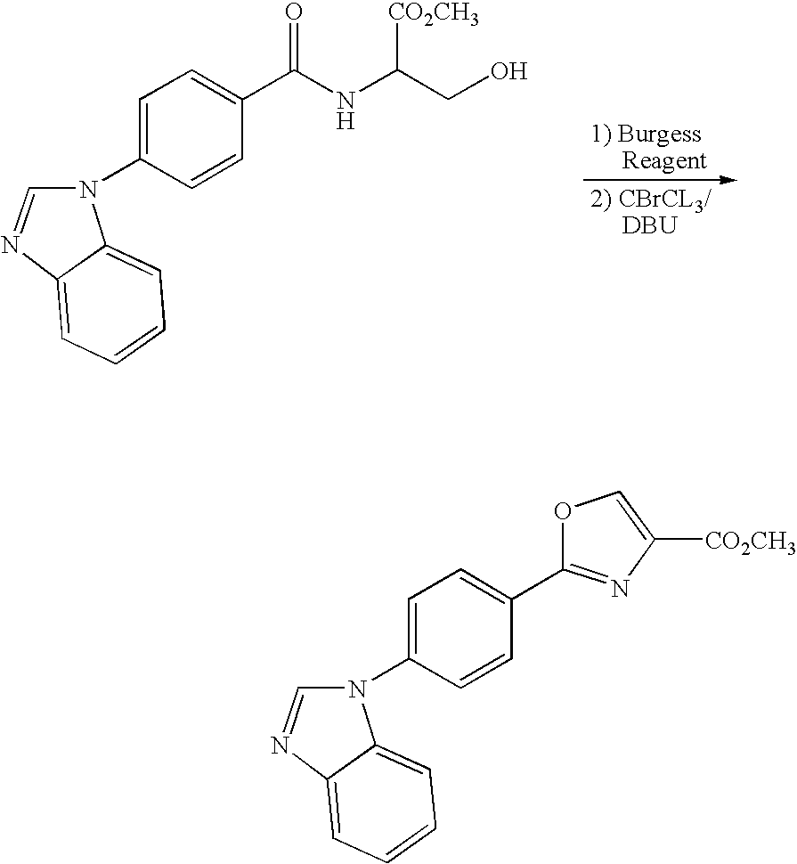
C12=CC=CC=C1N(C1=CC=C(C(NC(CO)[CO2CH3])=O)C=C1)C=N2.C12=CC=CC=C1N(C1=CC=C(C3=NC([CO2CH3])=CO3)C=C1)C=N2
